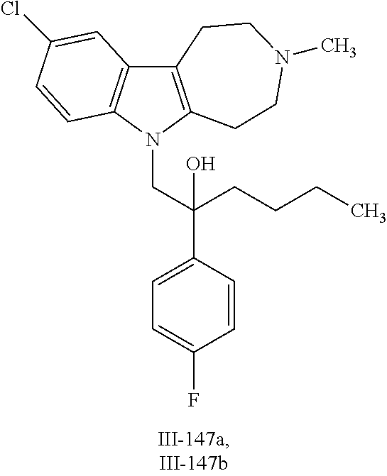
C12=C(N(CC(C3=CC=C(F)C=C3)(O)CCCC)C3=C1C=C(Cl)C=C3)CCN(C)CC2
